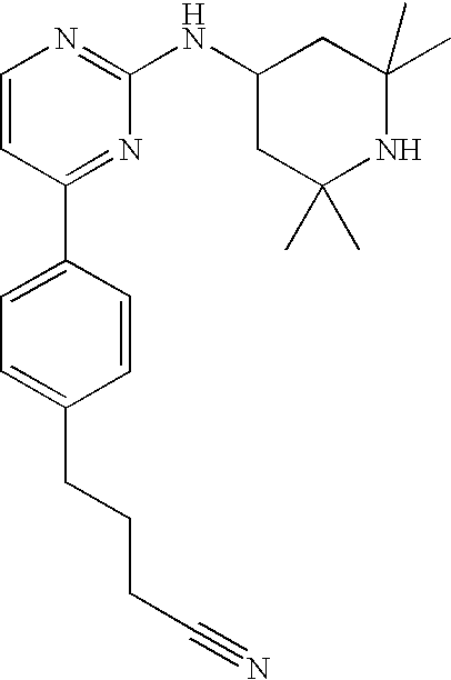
C1=CC(C2=CC=C(CCCC#N)C=C2)=NC(NC2CC(C)(C)NC(C)(C)C2)=N1
